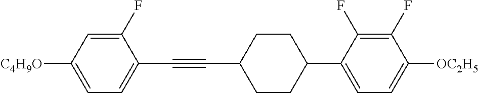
C1(F)=CC([C4H9O])=CC=C1C#CC1CCC(C2=CC=C([OC2H5])C(F)=C2F)CC1
